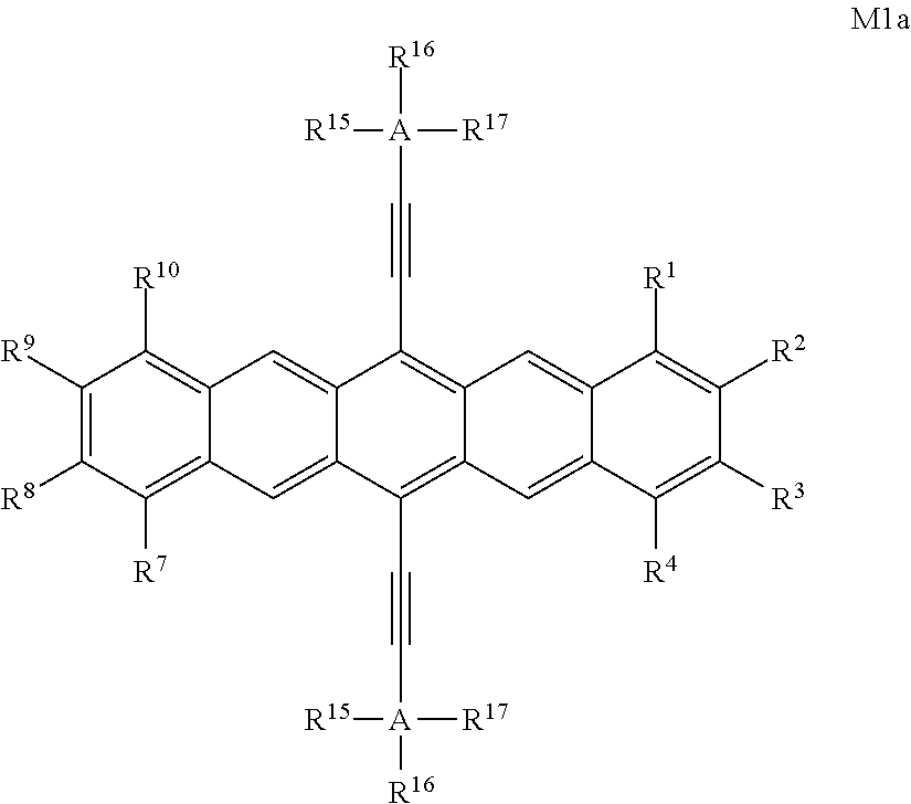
C1([R9])=C([R8])C([R7])=C2C(=C1[R10])C=C1C(=C2)C(C#C[A]([R16])([R15])[R17])=C2C(=C1C#C[A]([R16])([R15])[R17])C=C1C(=C2)C([R4])=C([R3])C([R2])=C1[R1]
